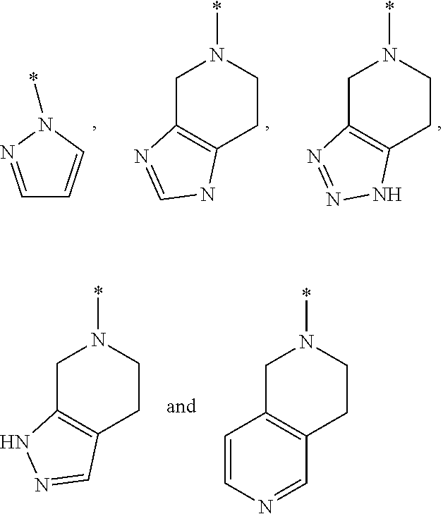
C1C2=C(CCN1*)NC=N2.C1C2=C(CCN1*)NN=N2.C1=NN(*)C=C1.C1C2=C(CCN1*)C=NN2.C1C2=C(CCN1*)C=NC=C2
